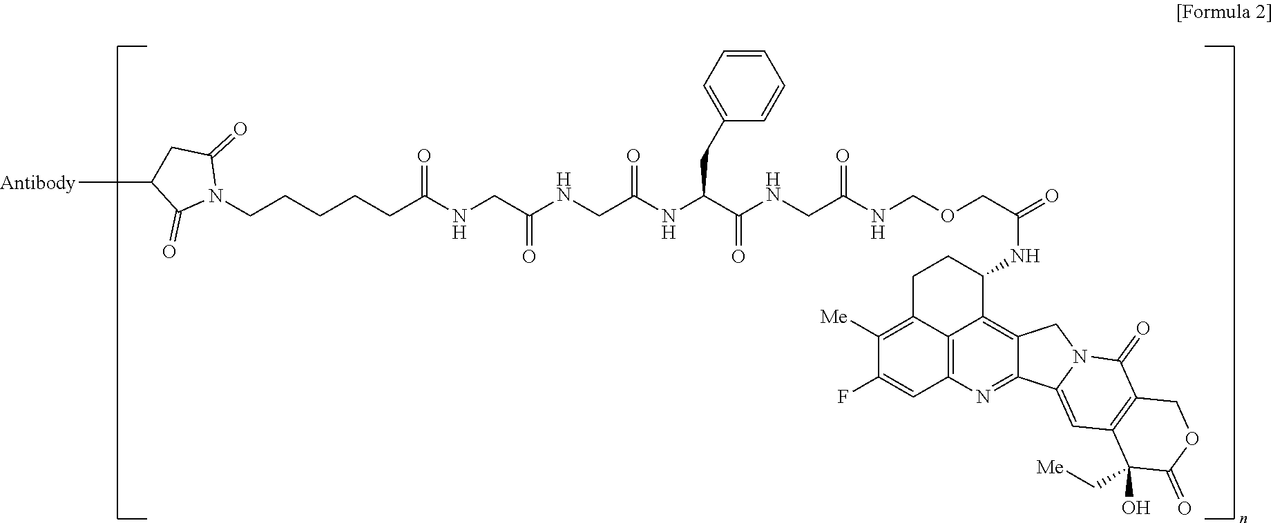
N1(CCCCCC(NCC(NCC(NC(C(NCC(NCOCC(=O)NC2CCC3=C([Me])C(F)=CC4=C3C2=C2C(=N4)C3=CC4=C(C(=O)N3C2)COC(=O)C4(O)C[Me])=O)=O)CC2=CC=CC=C2)=O)=O)=O)C(=O)CC([Antibody])C1=O
